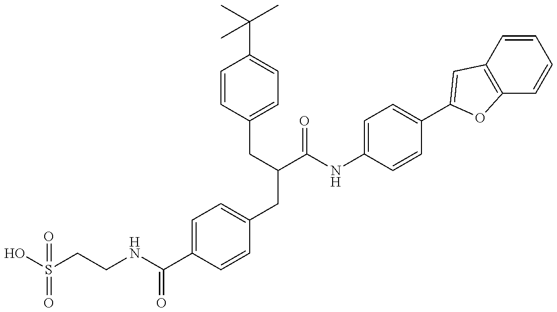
OS(CCNC(C1=CC=C(CC(C(NC2=CC=C(C3=CC4=C(C=CC=C4)O3)C=C2)=O)CC2=CC=C(C(C)(C)C)C=C2)C=C1)=O)(=O)=O
